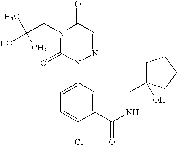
N1(CC(C)(C)O)C(=O)N(C2=CC=C(Cl)C(C(NCC3(O)CCCC3)=O)=C2)N=CC1=O
